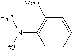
[#3]N(C)C1=C([MeO])C=CC=C1
